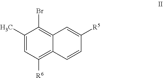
C1(C)=CC([R6])=C2C(=C1Br)C=C([R5])C=C2
